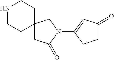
N1CCC2(CC1)CC(=O)N(C1=CC(=O)CC1)C2
